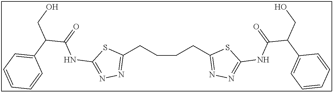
C(CCC1=NN=C(NC(C(C2=CC=CC=C2)CO)=O)S1)CC1=NN=C(NC(C(C2=CC=CC=C2)CO)=O)S1
